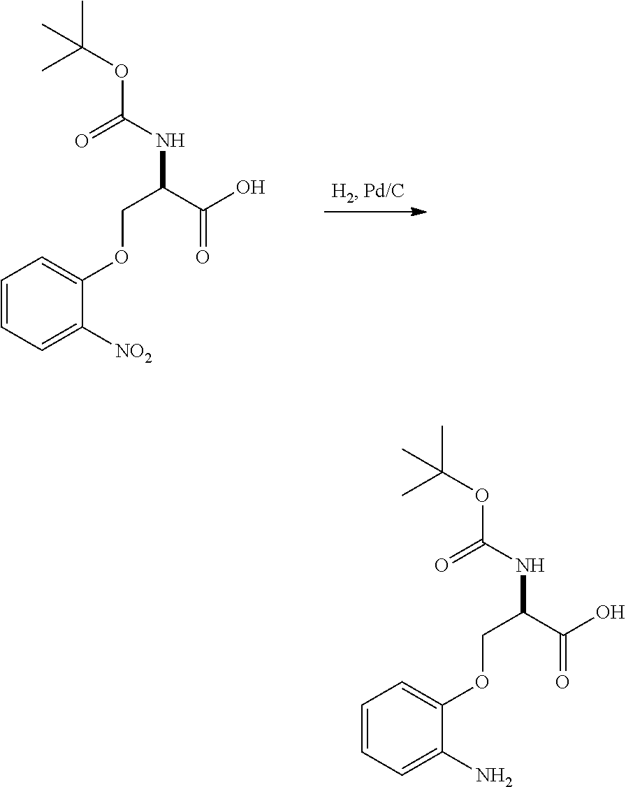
OC(C(COC1=CC=CC=C1[NO2])NC(OC(C)(C)C)=O)=O.OC(C(COC1=CC=CC=C1N)NC(OC(C)(C)C)=O)=O
